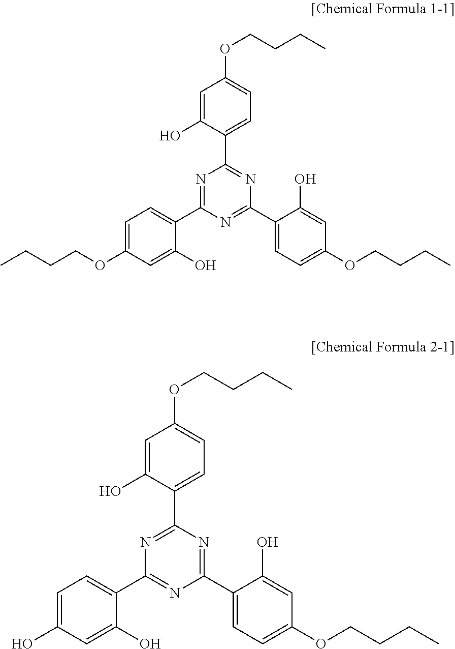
C1=C(O)C(C2=NC(C3=CC=C(OCCCC)C=C3O)=NC(C3=CC=C(OCCCC)C=C3O)=N2)=CC=C1OCCCC.C1=C(O)C(C2=NC(C3=CC=C(O)C=C3O)=NC(C3=CC=C(OCCCC)C=C3O)=N2)=CC=C1OCCCC
